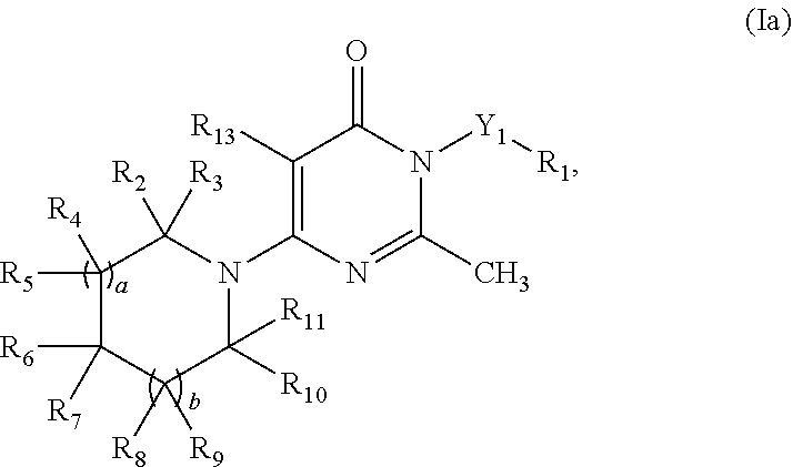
C1([R5])([R4])C([R7])([R6])C([R8])([R9])C([R11])([R10])N(C2=C([R13])C(=O)N([Y1][R1])C(C)=N2)C1([R2])[R3]
